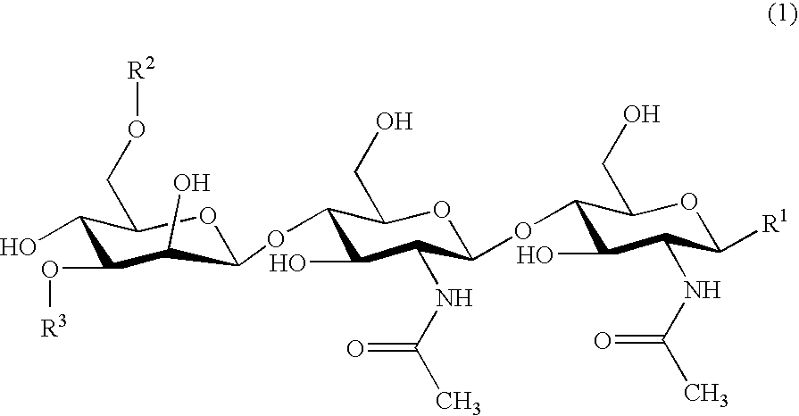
C1(O)C(O[R3])C(O)C(OC2C(O)C(NC(C)=O)C(OC3C(O)C(NC(C)=O)C([R1])OC3CO)OC2CO)OC1CO[R2]
